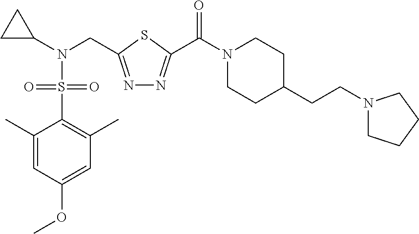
C1=C(OC)C=C(C)C(S(N(C2CC2)CC2=NN=C(C(N3CCC(CCN4CCCC4)CC3)=O)S2)(=O)=O)=C1C
